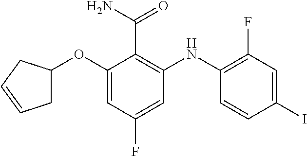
O(C1=CC(F)=CC(NC2=C(F)C=C(I)C=C2)=C1C(=O)N)C1CC=CC1
